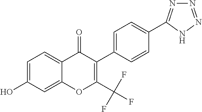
C1=C(O)C=C2C(=C1)C(=O)C(C1=CC=C(C3=NN=NN3)C=C1)=C(C(F)(F)F)O2
